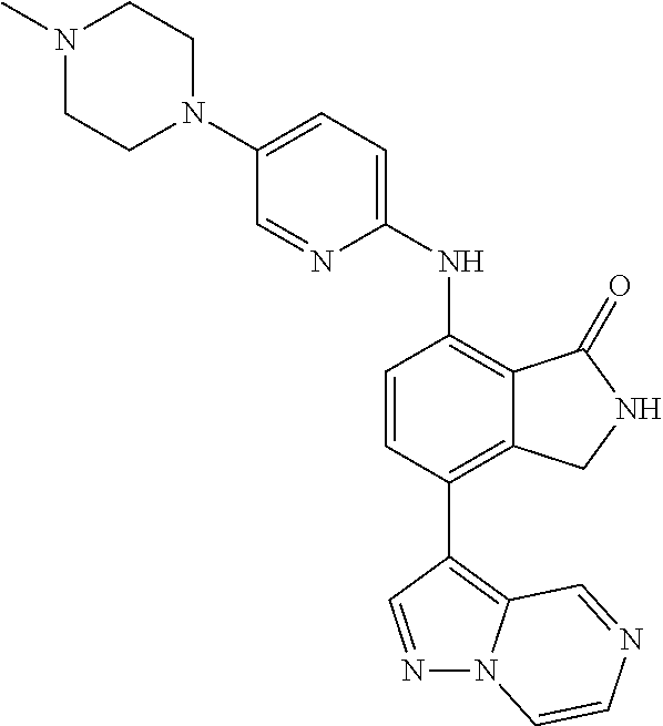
C1(N2CCN(C)CC2)=CC=C(NC2=C3C(=C(C4=C5N(N=C4)C=CN=C5)C=C2)CNC3=O)N=C1
